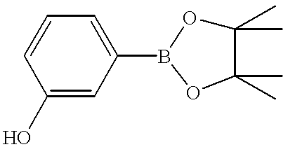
C1=CC(O)=CC(B2OC(C)(C)C(C)(C)O2)=C1
